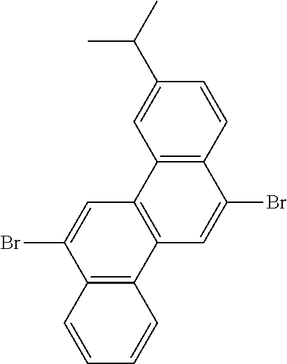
C12=C(C=CC(C(C)C)=C1)C(Br)=CC1=C2C=C(Br)C2=C1C=CC=C2
